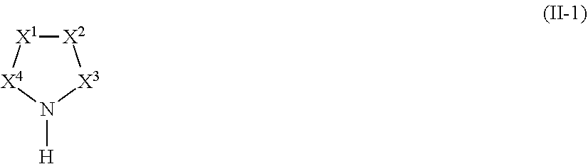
[X2]1[X1][X4]N([H])[X3]1
